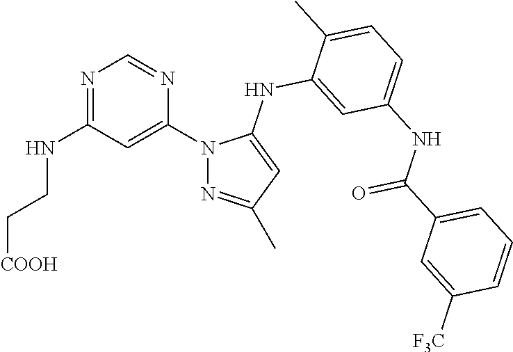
N1=C(NCC[COOH])C=C(N2N=C(C)C=C2NC2=CC(NC(C3=CC=CC([F3C])=C3)=O)=CC=C2C)N=C1
